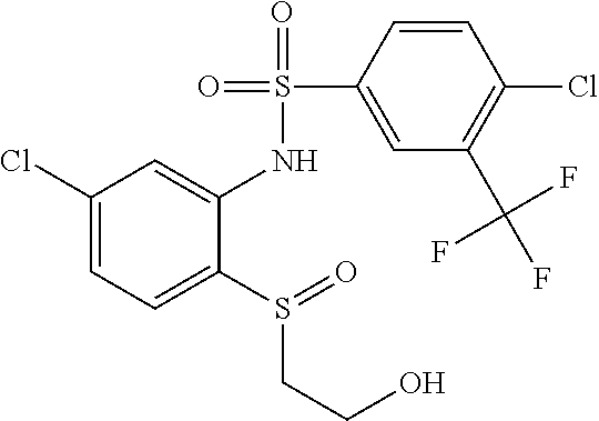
C1(Cl)=CC=C(S(=O)CCO)C(NS(C2=CC(C(F)(F)F)=C(Cl)C=C2)(=O)=O)=C1
